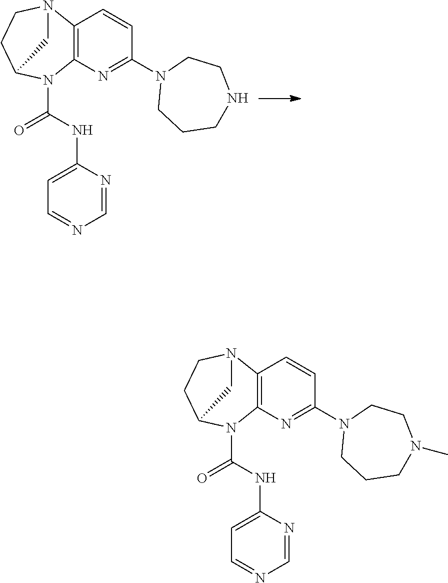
C12=C(N=C(N3CCCNCC3)C=C1)N(C(NC1=CC=NC=N1)=O)C1CCN2C1.C12=C(N=C(N3CCCN(C)CC3)C=C1)N(C(NC1=CC=NC=N1)=O)C1CCN2C1
